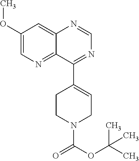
C1(OC)=CN=C2C(=C1)N=CN=C2C1=CCN(C(OC(C)(C)C)=O)CC1
